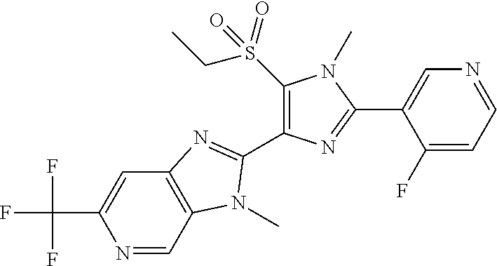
N1=CC2=C(C=C1C(F)(F)F)N=C(C1=C(S(CC)(=O)=O)N(C)C(C3=CN=CC=C3F)=N1)N2C
